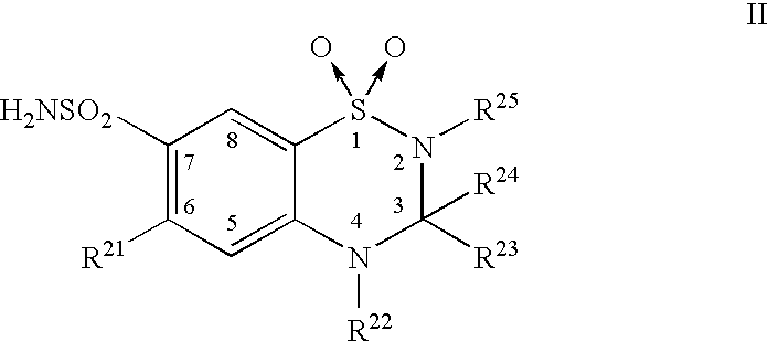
C1([H2NSO2])=C([R21])C=C2C(=C1)S(->O)(->O)N([R25])C([R24])([R23])N2[R22]
